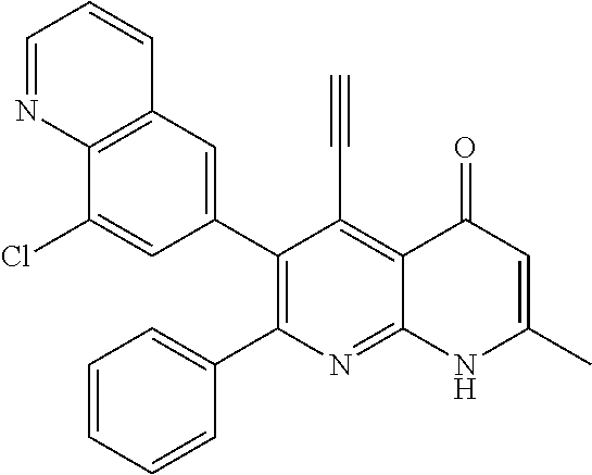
C12=C(C=C(C3=C(C4=CC=CC=C4)N=C4C(=C3C#C)C(=O)C=C(C)N4)C=C1Cl)C=CC=N2
